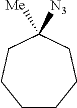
C1CCCC([N3])([Me])CC1
